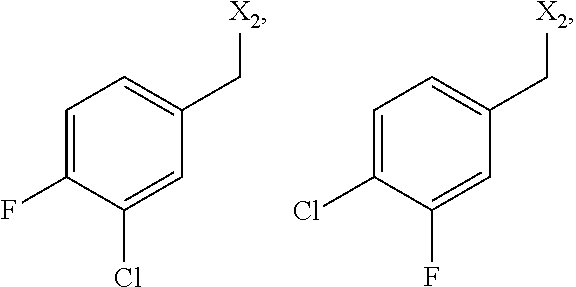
C1=C(F)C(Cl)=CC(C[X2])=C1.C1=C(Cl)C(F)=CC(C[X2])=C1
